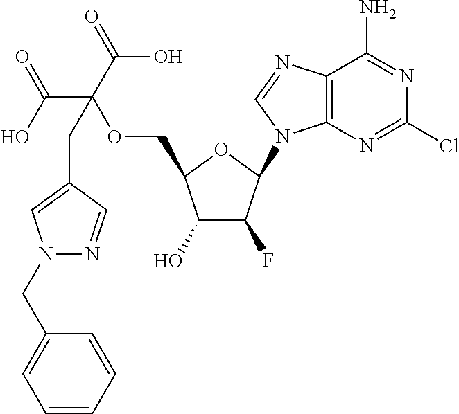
C1(O)C(F)C(N2C3=C(N=C2)C(N)=NC(Cl)=N3)OC1COC(C(O)=O)(C(=O)O)CC1=CN(CC2=CC=CC=C2)N=C1
